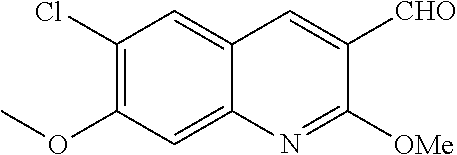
C1(Cl)=C(OC)C=C2C(=C1)C=C([CHO])C([OMe])=N2
